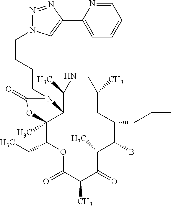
O1C(=O)C(C)C(=O)C(C)C(B)C(CC=C)CC(C)CNC(C)C2C(C)(C1CC)OC(=O)N2CCCCN1N=NC(C2=CC=CC=N2)=C1
